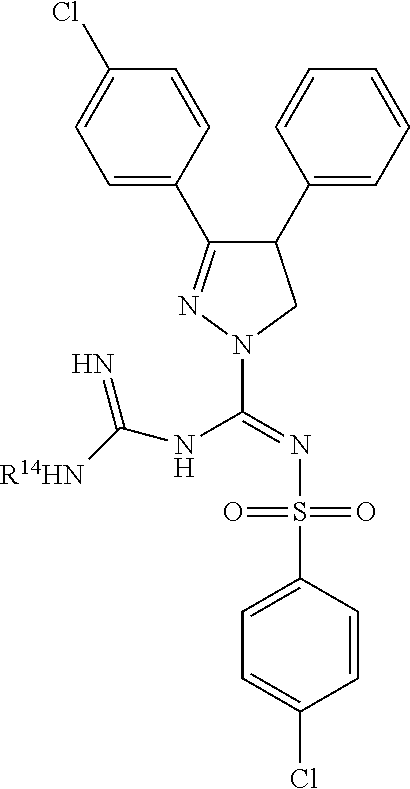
C1(C2=CC=CC=C2)C(C2=CC=C(Cl)C=C2)=NN(C(=NS(=O)(=O)C2=CC=C(Cl)C=C2)NC([R14HN])=N)C1
